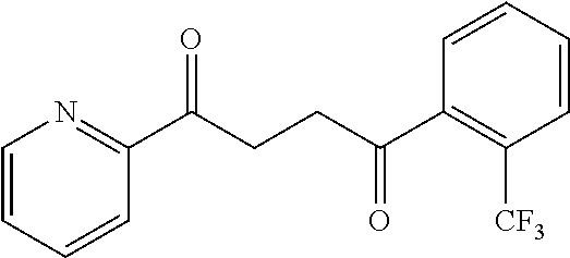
C1(C(CCC(C2=C([CF3])C=CC=C2)=O)=O)=NC=CC=C1
